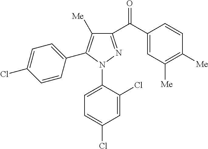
C1(C(C2=CC([Me])=C([Me])C=C2)=O)=NN(C2=CC=C(Cl)C=C2Cl)C(C2=CC=C(Cl)C=C2)=C1[Me]
